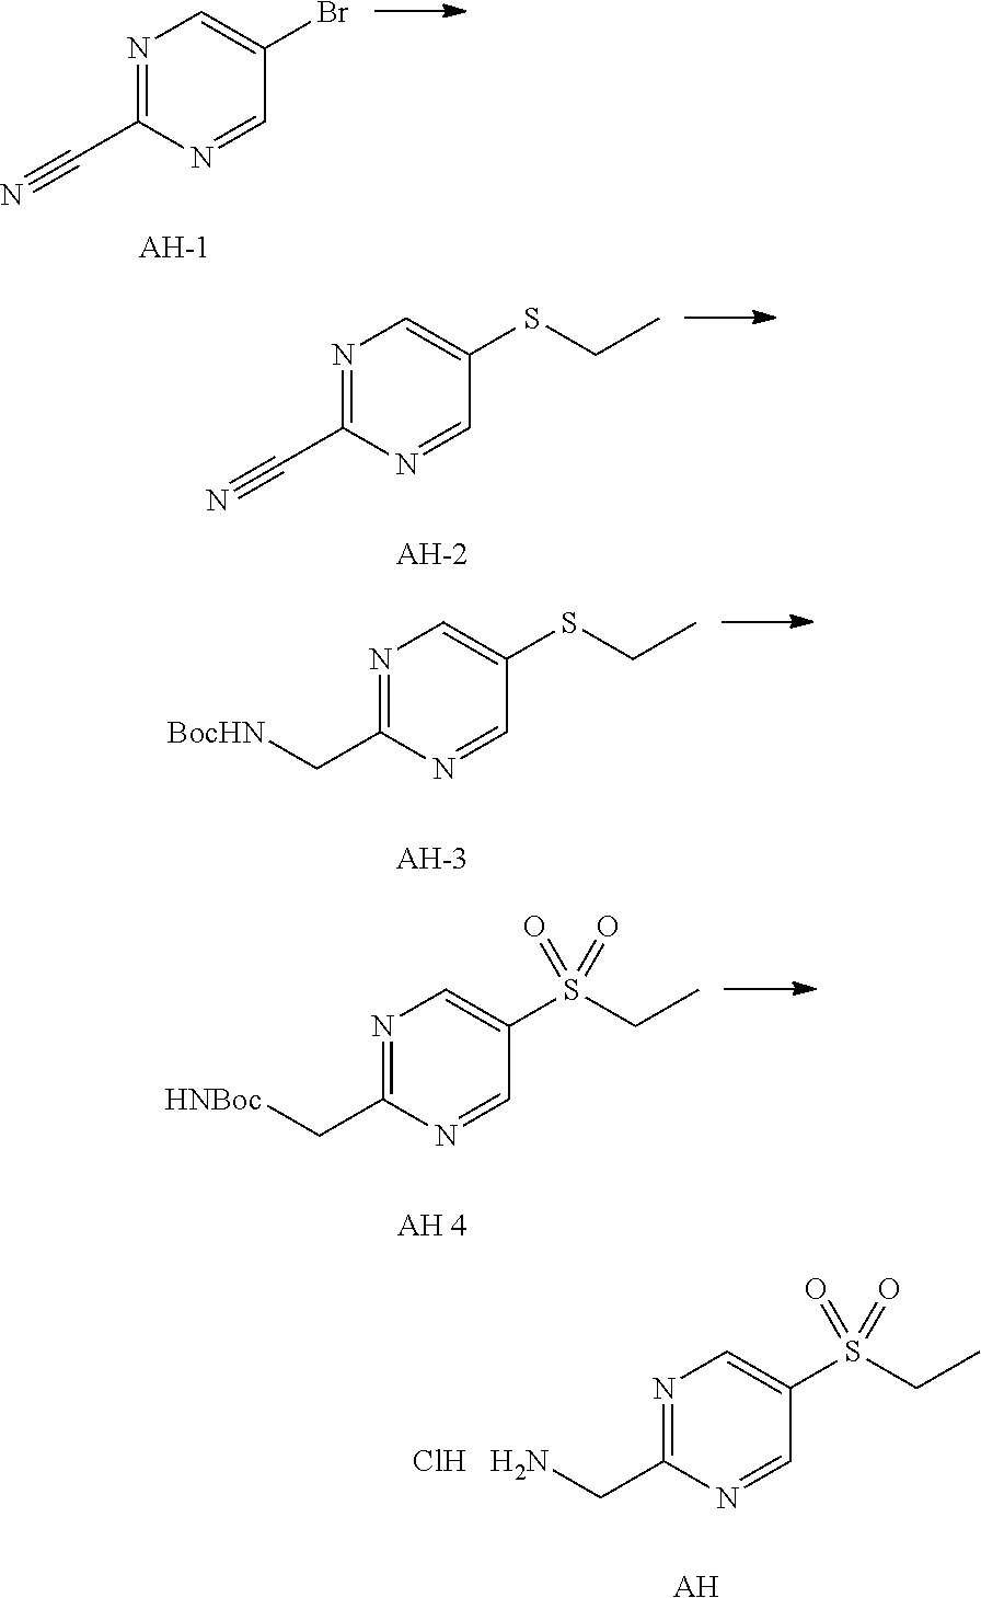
C(C1=NC=C(Br)C=N1)#N.C(C1=NC=C(SCC)C=N1)#N.C(C1=NC=C(SCC)C=N1)[BocHN].C(C1=NC=C(S(CC)(=O)=O)C=N1)[HNBoc].C(C1=NC=C(S(CC)(=O)=O)C=N1)N.Cl.[AH]
